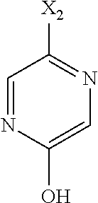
C1([X2])=NC=C(O)N=C1
